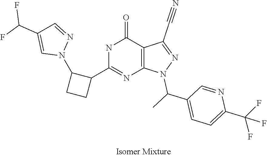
C1=C(C(F)(F)F)N=CC(C(C)N2N=C(C#N)C3=C2N=C(C2CCC2N2N=CC(C(F)F)=C2)NC3=O)=C1
